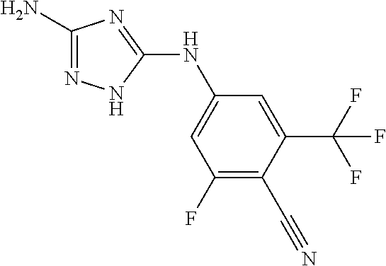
C1(N)=NNC(NC2=CC(F)=C(C#N)C(C(F)(F)F)=C2)=N1
